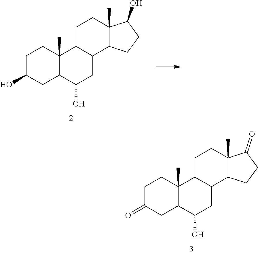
O=C1CC2C(C)(CC1)C1C(CC2O)C2C(C)(CC1)C(=O)CC2.OC1CC2C(C)(CC1)C1C(CC2O)C2C(C)(CC1)C(O)CC2
